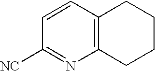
C1=CC2=C(N=C1[NC])CCCC2
